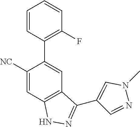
C1(C2=CC3=C(C=C2[NC])NN=C3C2=CN(C)N=C2)=C(F)C=CC=C1
